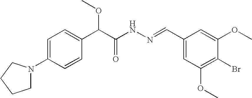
C1=C(N2CCCC2)C=CC(C(C(NN=CC2=CC(OC)=C(Br)C(OC)=C2)=O)OC)=C1
